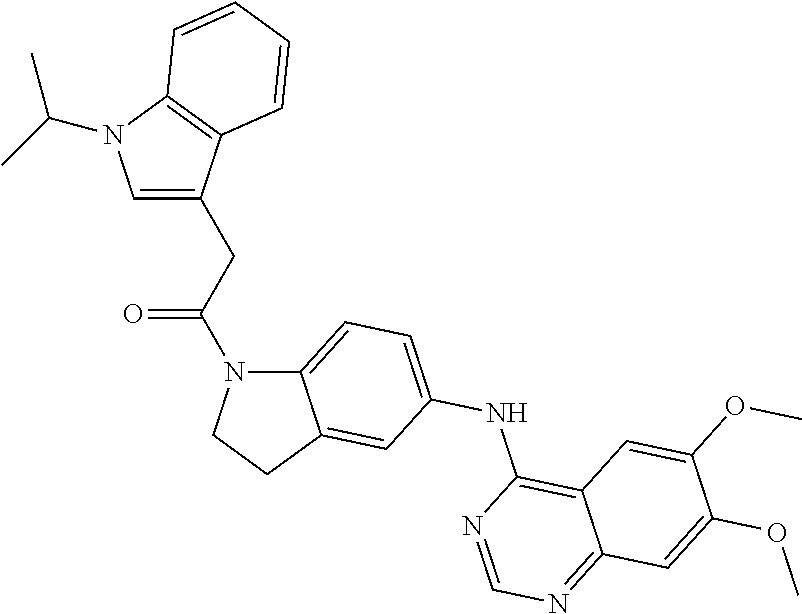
C12=CC=C(NC3=C4C(=NC=N3)C=C(OC)C(OC)=C4)C=C1CCN2C(CC1=CN(C(C)C)C2=C1C=CC=C2)=O
